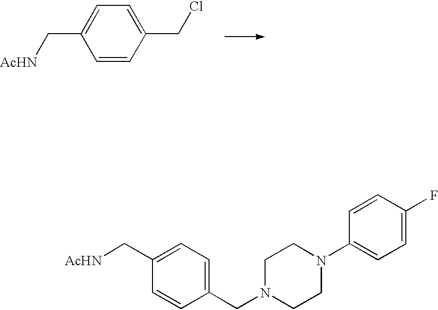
C1=C(C[AcHN])C=CC(CCl)=C1.C1=C(C[AcHN])C=CC(CN2CCN(C3=CC=C(F)C=C3)CC2)=C1
